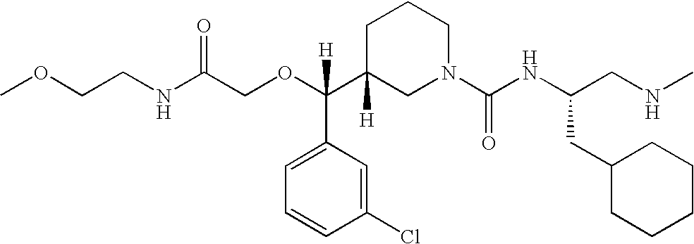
O(C(C1([H])CN(C(NC(CNC)CC2CCCCC2)=O)CCC1)(C1=CC=CC(Cl)=C1)[H])CC(NCCOC)=O
